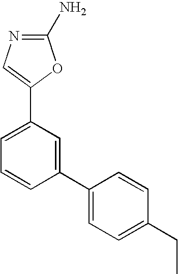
N1=C(N)OC(C2=CC=CC(C3=CC=C(CC)C=C3)=C2)=C1
